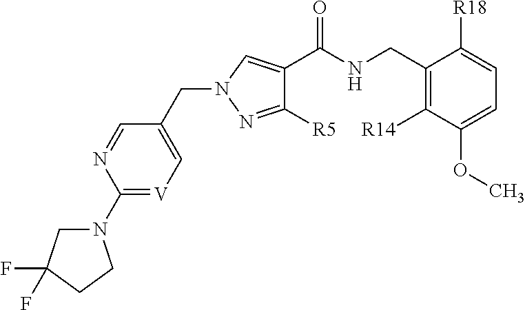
N1(C2=[V]C=C(CN3C=C(C(NCC4=C([R14])C(OC)=CC=C4[R18])=O)C([R5])=N3)C=N2)CC(F)(F)CC1
